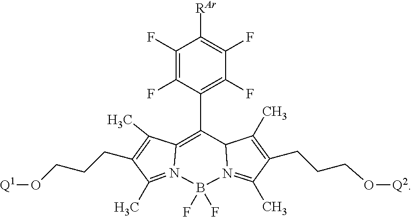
N12=C(C)C(CCCO[Q1])=C(C)C1=C(C1=C(F)C(F)=C([RAr])C(F)=C1F)C1N(=C(C)C(CCCO[Q2])=C1C)B2(F)F
